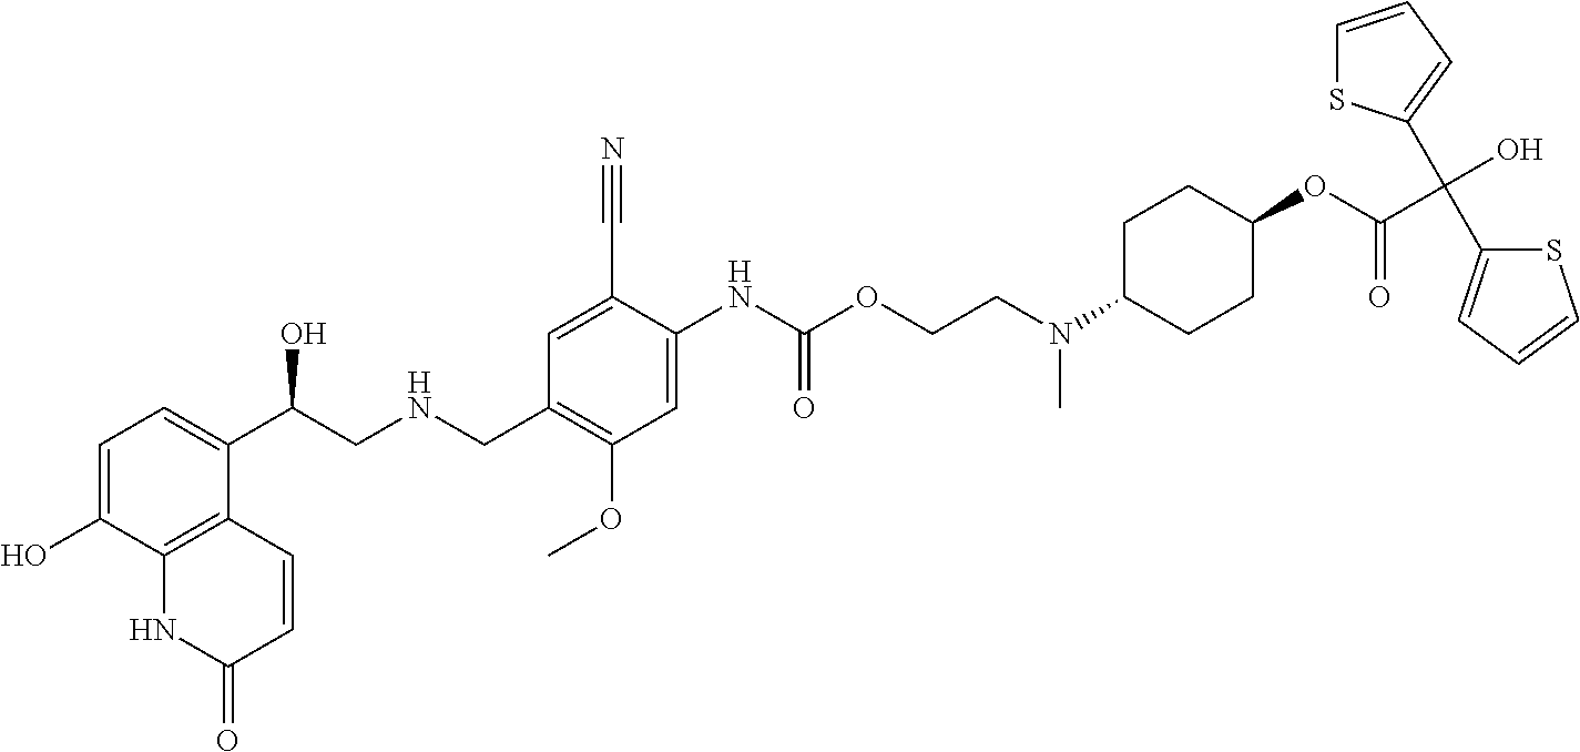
C1=C(O)C2=C(C(C(CNCC3=C(OC)C=C(NC(OCCN(C4CCC(OC(C(O)(C5=CC=CS5)C5=CC=CS5)=O)CC4)C)=O)C(C#N)=C3)O)=C1)C=CC(=O)N2
